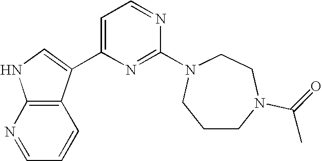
C1(N2CCN(C(C)=O)CCC2)=NC(C2=CNC3=C2C=CC=N3)=CC=N1
